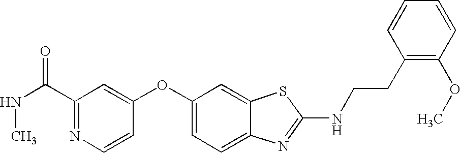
N1=C(C(NC)=O)C=C(OC2=CC=C3C(=C2)SC(NCCC2=C(OC)C=CC=C2)=N3)C=C1
